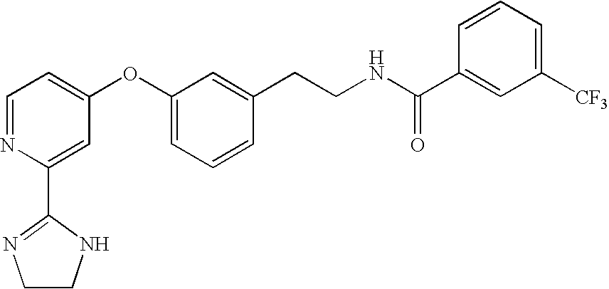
C1(C2=NCCN2)=CC(OC2=CC=CC(CCNC(C3=CC([CF3])=CC=C3)=O)=C2)=CC=N1
